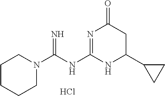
C1CCCN(C(NC2=NC(=O)CC(C3CC3)N2)=N)C1.Cl
